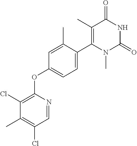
C1=NC(OC2=CC=C(C3=C(C)C(=O)NC(=O)N3C)C(C)=C2)=C(Cl)C(C)=C1Cl
